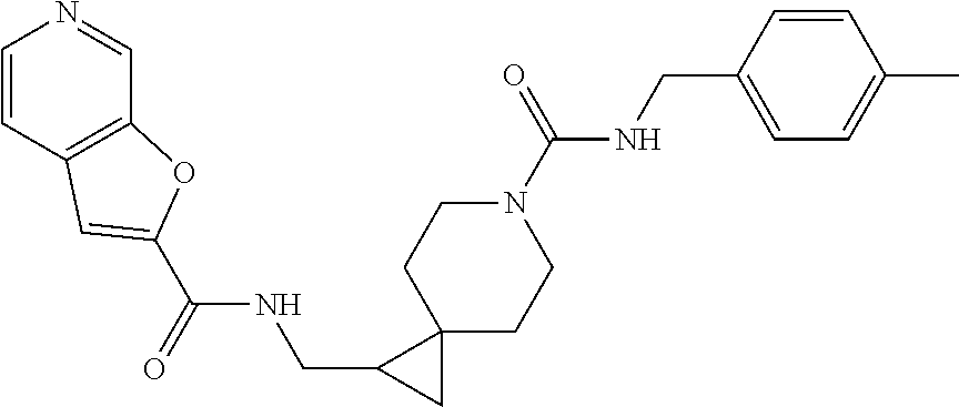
C1=CC2=C(C=N1)OC(C(NCC1CC13CCN(C(NCC1=CC=C(C)C=C1)=O)CC3)=O)=C2
